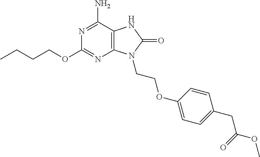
C1(N)=NC(OCCCC)=NC2=C1NC(=O)N2CCOC1=CC=C(CC(OC)=O)C=C1
